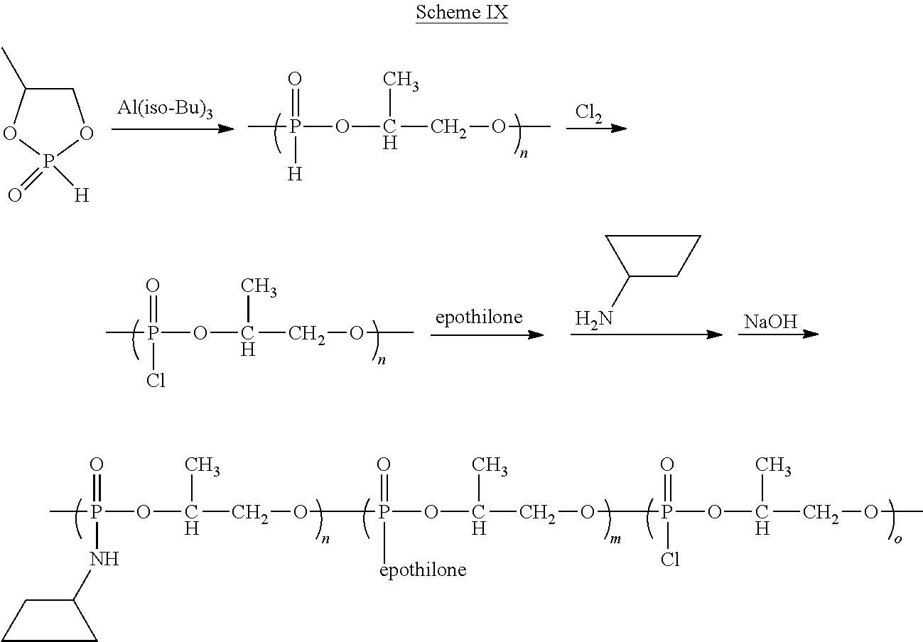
C1C(C)OP([H])(=O)O1.CP(OC(COC)C)([H])=O.[Cl2].CP(OC(COC)C)(Cl)=O.C1(N)CCC1.[NaOH].CP(OC(COP(OC(C)COP(OC(COC)C)(Cl)=O)([epothilone])=O)C)(NC1CCC1)=O
